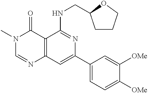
C12=C(C=C(C3=CC=C([OMe])C([OMe])=C3)N=C1NCC1CCCO1)N=CN(C)C2=O
